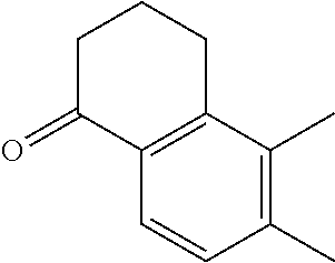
C1(=O)C2=C(CCC1)C(C)=C(C)C=C2
